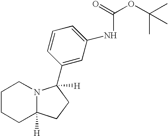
C1CCC2([H])N(C1)C(C1=CC(NC(OC(C)(C)C)=O)=CC=C1)([H])CC2
